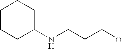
C1(NCCCO)CCCCC1
